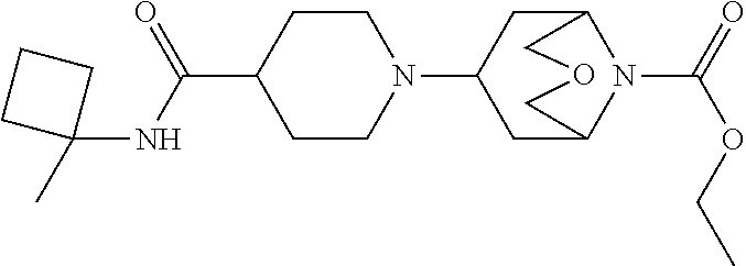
C1(C(=O)NC2(C)CCC2)CCN(C2CC3N(C(=O)OCC)C(C2)COC3)CC1
